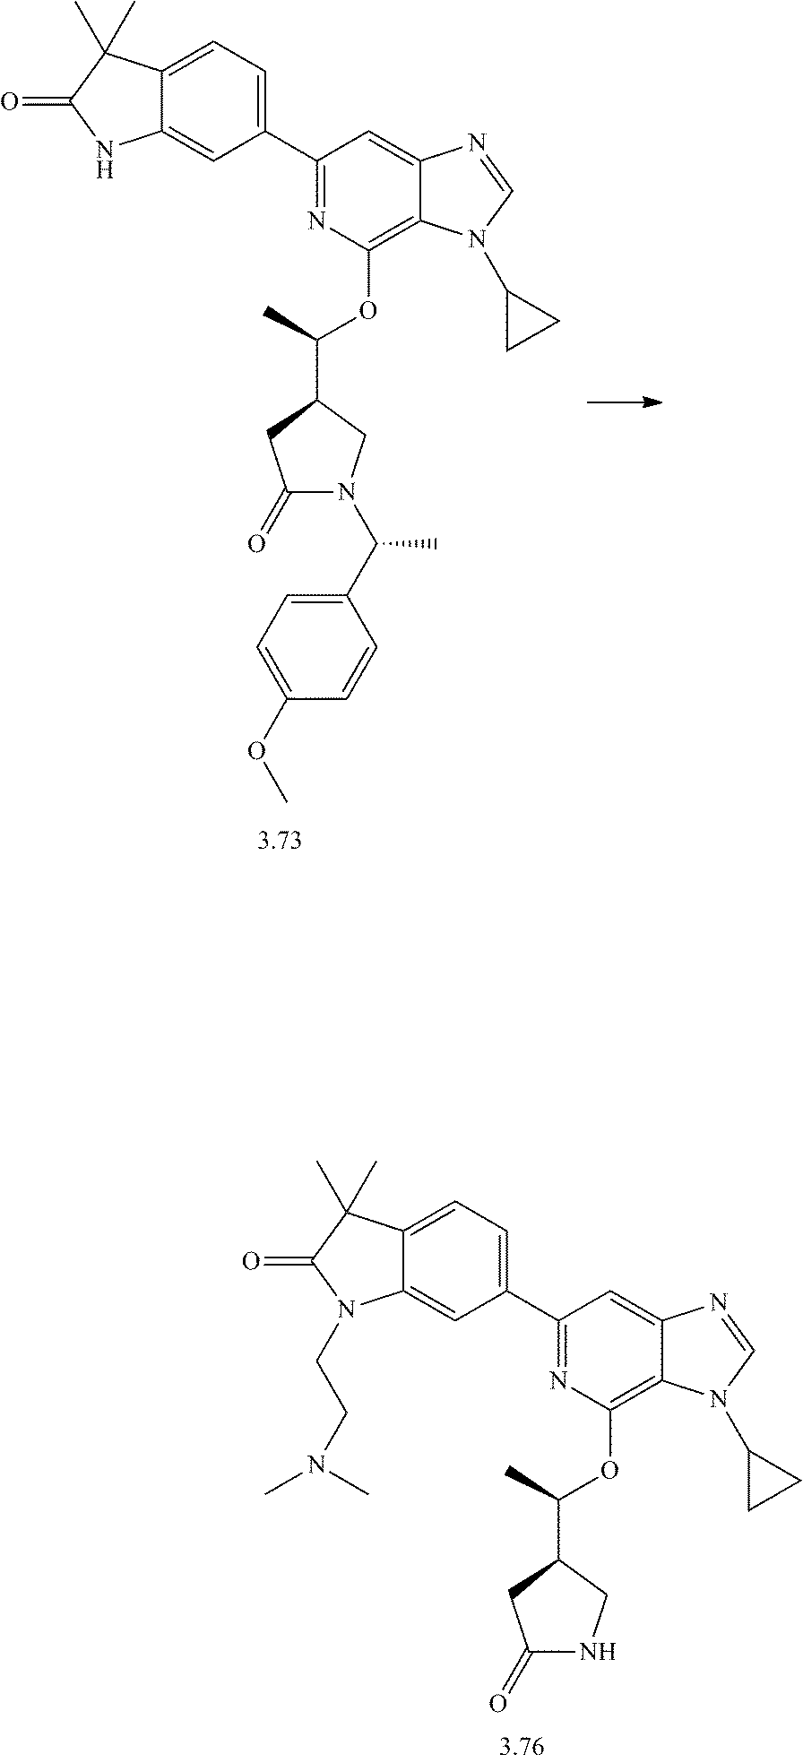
C1(C2=NC(OC(C3CC(=O)N(C(C4=CC=C(OC)C=C4)C)C3)C)=C3C(=C2)N=CN3C2CC2)=CC=C2C(=C1)NC(=O)C2(C)C.N1=C(C2=CC=C3C(=C2)N(CCN(C)C)C(=O)C3(C)C)C=C2C(=C1OC(C1CC(=O)NC1)C)N(C1CC1)C=N2
